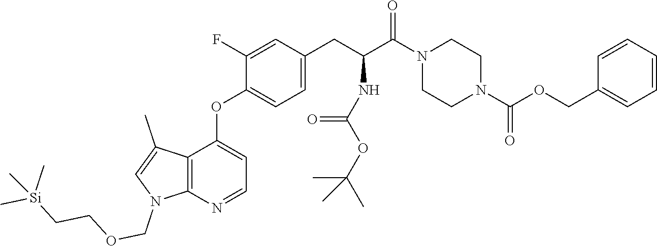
C1(F)=CC(CC(C(N2CCN(C(=O)OCC3=CC=CC=C3)CC2)=O)NC(OC(C)(C)C)=O)=CC=C1OC1=CC=NC2=C1C(C)=CN2COCC[Si](C)(C)C
